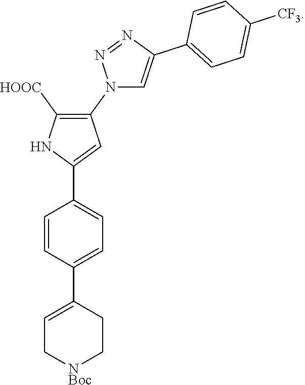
C1(C2=CC=C(C3=CC[NBoc]CC3)C=C2)=CC(N2C=C(C3=CC=C([CF3])C=C3)N=N2)=C([HOOC])N1
